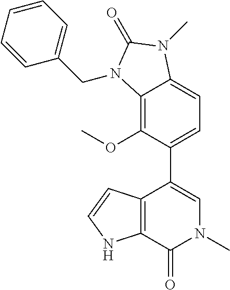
C12=C(OC)C(C3=CN(C)C(=O)C4=C3C=CN4)=CC=C1N(C)C(=O)N2CC1=CC=CC=C1
